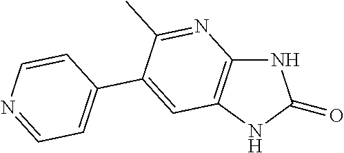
N1C2=C(NC1=O)C=C(C1=CC=NC=C1)C(C)=N2
